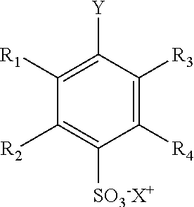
C1([R1])=C([Y])C([R3])=C([R4])C([SO3-X+])=C1[R2]
